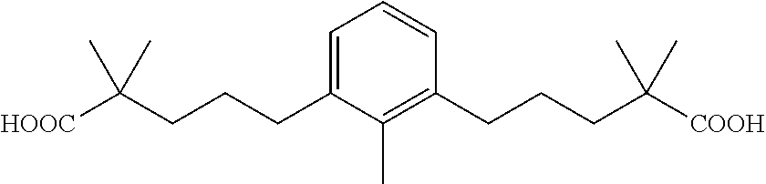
C1=C(CCCC([HOOC])(C)C)C(C)=C(CCCC([COOH])(C)C)C=C1
